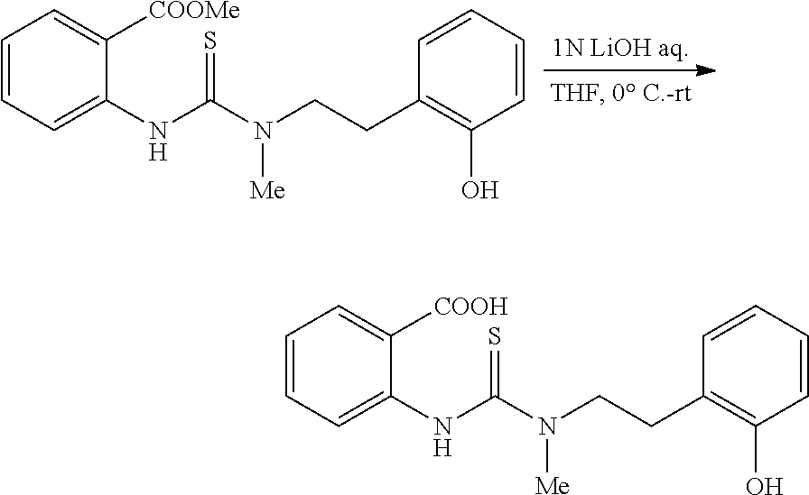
C1=CC=C(NC(N([Me])CCC2=C(O)C=CC=C2)=S)C([COOMe])=C1.C1=CC=C(NC(N([Me])CCC2=C(O)C=CC=C2)=S)C([COOH])=C1
